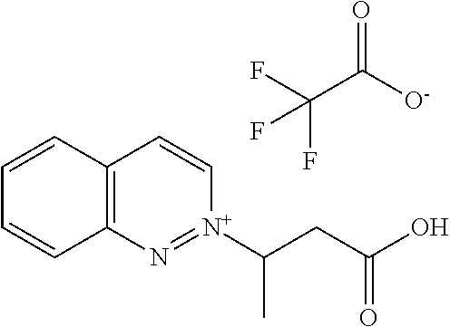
C1=CC=CC2=C1C=C[N+](C(CC(O)=O)C)=N2.C(C([O-])=O)(F)(F)F
